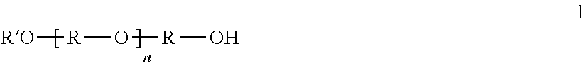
[RO][R]O[R]O
